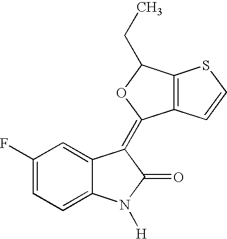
C1(F)=CC=C2C(=C1)C(=C1C3=C(C(CC)O1)SC=C3)C(=O)N2[H]
